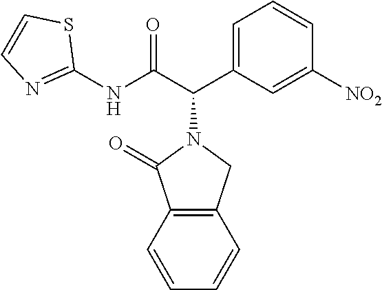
C1(NC(C(C2=CC=CC([NO2])=C2)N2C(=O)C3=C(C2)C=CC=C3)=O)=NC=CS1
